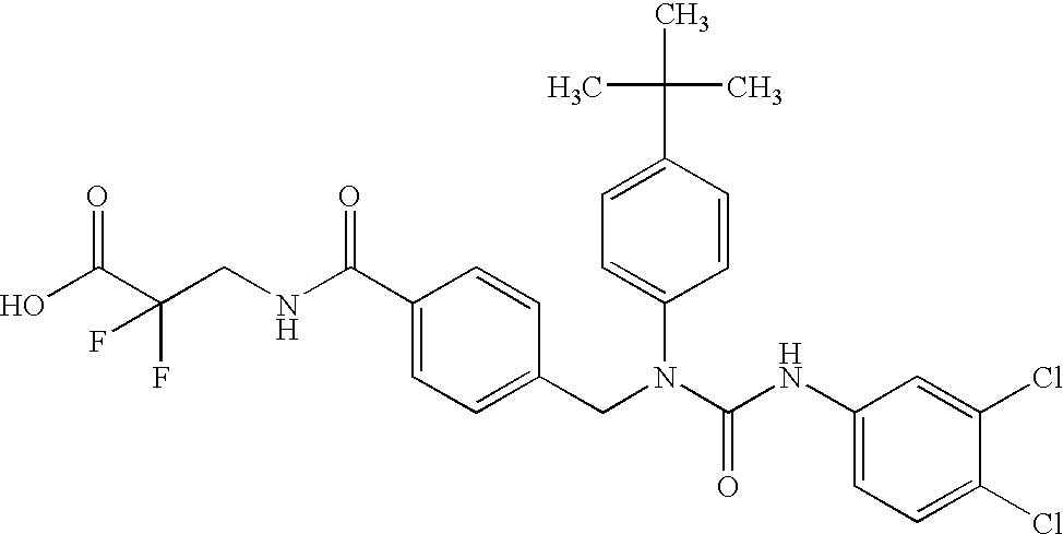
OC(C(CNC(C1=CC=C(CN(C(NC2=CC=C(Cl)C(Cl)=C2)=O)C2=CC=C(C(C)(C)C)C=C2)C=C1)=O)(F)F)=O
